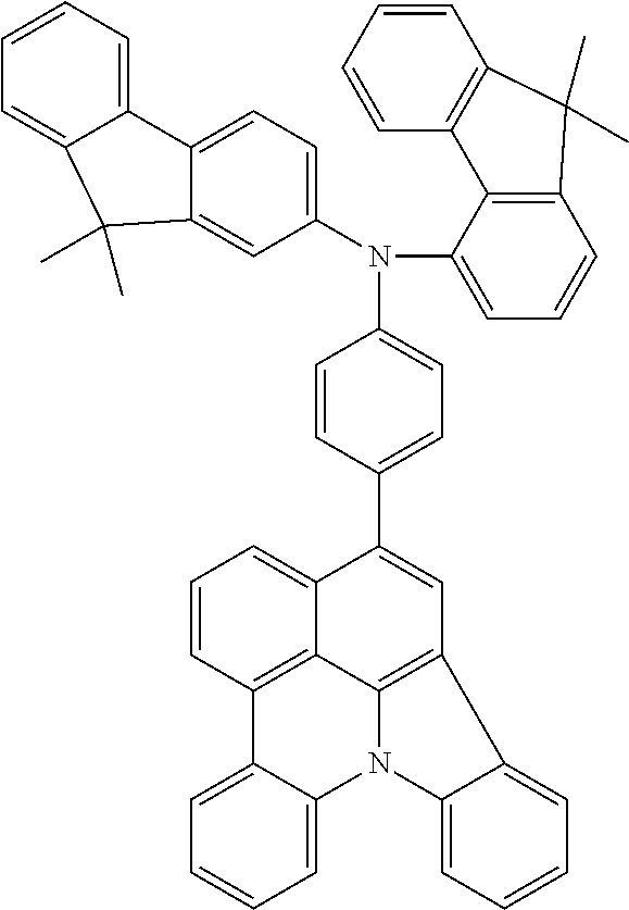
C1=C(N(C2=CC=CC3=C2C2=C(C=CC=C2)C3(C)C)C2=CC=C3C(=C2)C(C)(C)C2=CC=CC=C32)C=CC(C2=CC3=C4C5=C(C6=CC=CC=C6N4C4=CC=CC=C34)C=CC=C25)=C1
